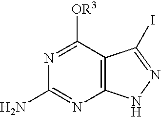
C12=C(C([OR3])=NC(N)=N1)C(I)=NN2
